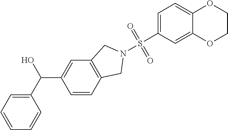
C1=CC=CC(C(O)C2=CC3=C(C=C2)CN(S(C2=CC=C4C(=C2)OCCO4)(=O)=O)C3)=C1
